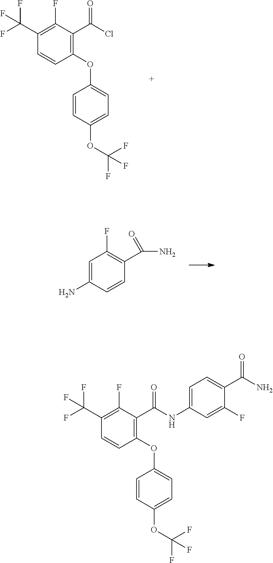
C1(C(F)(F)F)=C(F)C(C(Cl)=O)=C(OC2=CC=C(OC(F)(F)F)C=C2)C=C1.C1=C(N)C=CC(C(N)=O)=C1F.C1(C(F)(F)F)=C(F)C(C(NC2=CC=C(C(N)=O)C(F)=C2)=O)=C(OC2=CC=C(OC(F)(F)F)C=C2)C=C1
